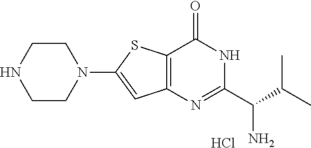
C1CN(C2=CC3=C(S2)C(=O)NC(C(C(C)C)N)=N3)CCN1.Cl
